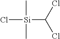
Cl[Si](C)(C)C(Cl)Cl
